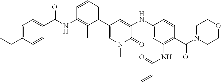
C1=CC(C(NC2=C(C)C(C3=CN(C)C(=O)C(NC4=CC(NC(C=C)=O)=C(C(N5CCOCC5)=O)C=C4)=C3)=CC=C2)=O)=CC=C1CC
